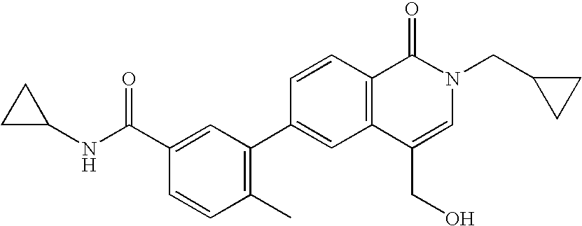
C1=CC2=C(C=C1C1=C(C)C=CC(C(NC3CC3)=O)=C1)C(CO)=CN(CC1CC1)C2=O
